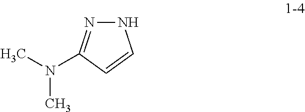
N1N=C(N(C)C)C=C1
